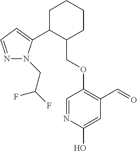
C1C(C2=CC=NN2CC(F)F)C(COC2=C(C=O)C=C(O)N=C2)CCC1
